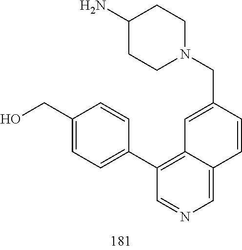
N1(CC2=CC3=C(C4=CC=C(CO)C=C4)C=NC=C3C=C2)CCC(N)CC1
